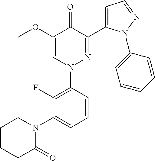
C1(F)=C(N2N=C(C3=CC=NN3C3=CC=CC=C3)C(=O)C(OC)=C2)C=CC=C1N1CCCCC1=O
